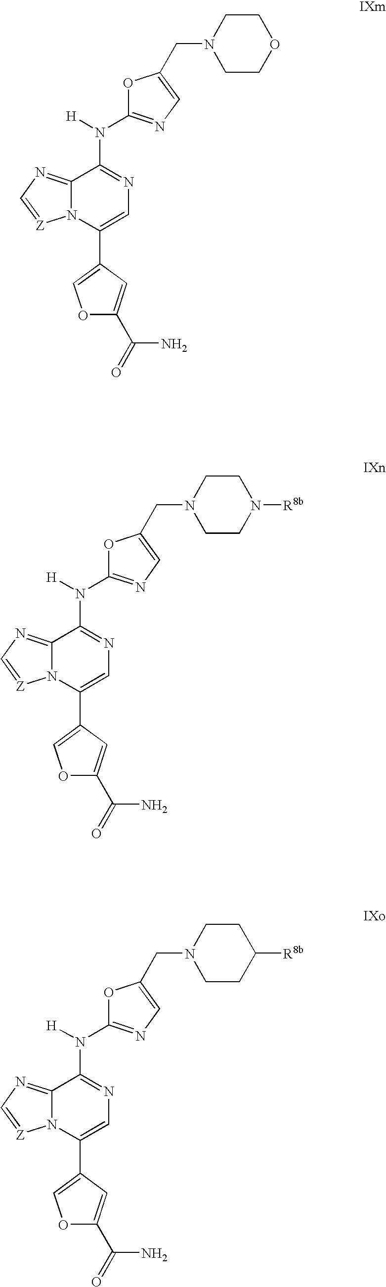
O1C(N([H])C2=NC=C(C3=COC(C(=O)N)=C3)N3C2=NC=[Z]3)=NC=C1CN1CCC([R8b])CC1.O1C(N([H])C2=NC=C(C3=COC(C(=O)N)=C3)N3C2=NC=[Z]3)=NC=C1CN1CCN([R8b])CC1.O1C(N([H])C2=NC=C(C3=COC(C(=O)N)=C3)N3C2=NC=[Z]3)=NC=C1CN1CCOCC1
